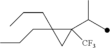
C1([CF3])(C(C)C)C(CCC)(CCC)C1
